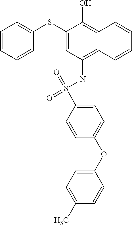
C1(SC2=CC=CC=C2)=CC(NS(=O)(=O)C2=CC=C(OC3=CC=C(C)C=C3)C=C2)=C2C(=C1O)C=CC=C2
